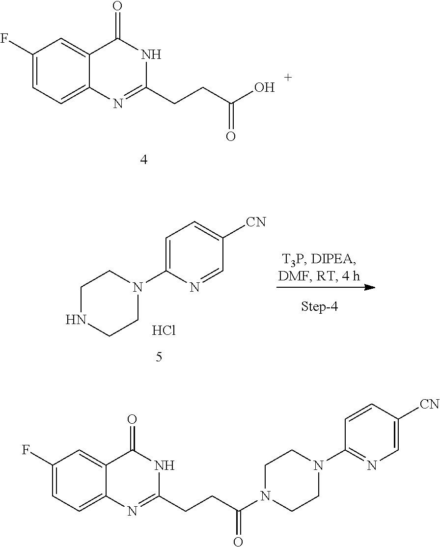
C1(F)=CC=C2C(=C1)C(=O)NC(CCC(O)=O)=N2.C1=C(N2CCNCC2)N=CC([CN])=C1.Cl.C1(F)=CC=C2C(=C1)C(=O)NC(CCC(N1CCN(C3=NC=C([CN])C=C3)CC1)=O)=N2
